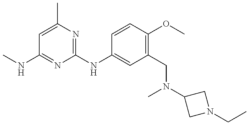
CNC1=NC(NC2=CC(CN(C)C3CN(CC)C3)=C(OC)C=C2)=NC(C)=C1
